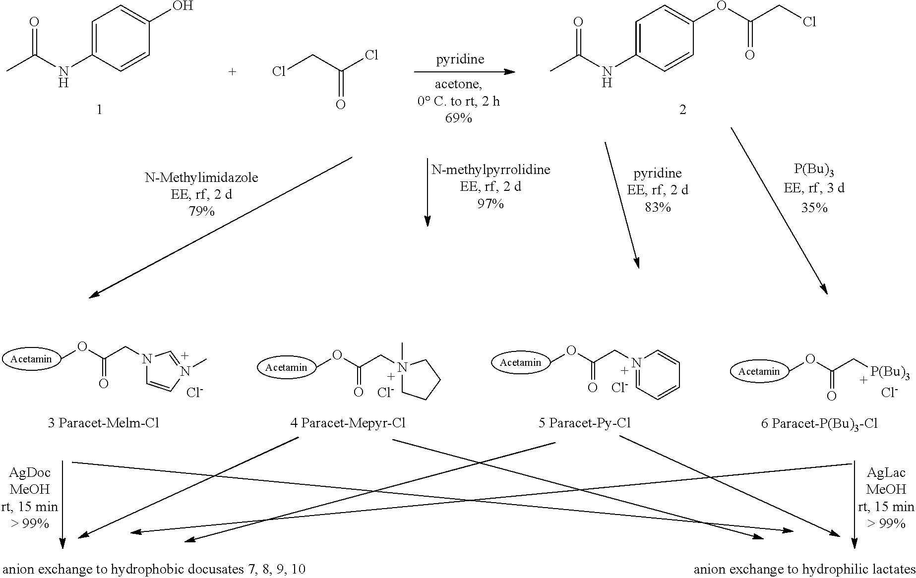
CC(NC1=CC=C(O)C=C1)=O.CC(NC1=CC=C(OC(CCl)=O)C=C1)=O.ClCC(Cl)=O.N1(CC(OC)=O)C=CN(C)=C1.[Cl-].N1(CC(OC)=O)(C)CCCC1.[Cl-].N1(CC(OC)=O)=CC=CC=C1.[Cl-].[P(Bu)3]CC(OC)=O.[Cl-]
